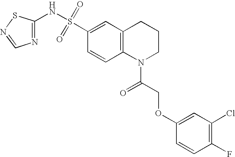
C1(NS(C2=CC3=C(C=C2)N(C(COC2=CC(Cl)=C(F)C=C2)=O)CCC3)(=O)=O)=NC=NS1
